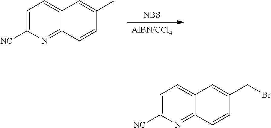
[AlBN/CCl4].[NBS].C1=C([NC])N=C2C(=C1)C=C(C)C=C2.C1=C([NC])N=C2C(=C1)C=C(CBr)C=C2
